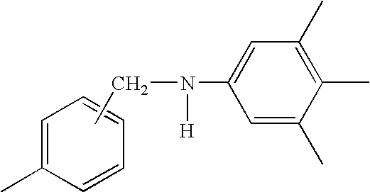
C1=C(C)C=CC=C1.CCN(C1=CC(C)=C(C)C(C)=C1)[H]
